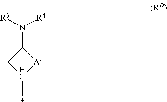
*.C1(C)[A]C(N([R4])[R3])C1
